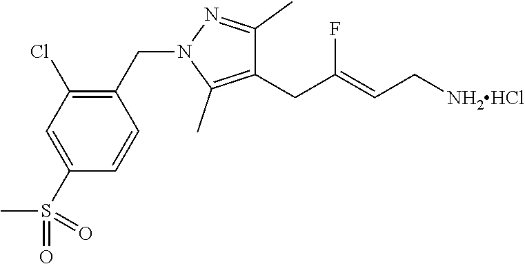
C1(CN2C(C)=C(CC(=CC[NH2HCl])F)C(C)=N2)=C(Cl)C=C(S(=O)(C)=O)C=C1
